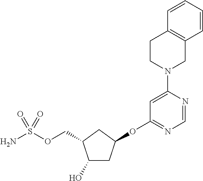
C1(O)CC(OC2=NC=NC(N3CC4=C(CC3)C=CC=C4)=C2)CC1COS(N)(=O)=O
